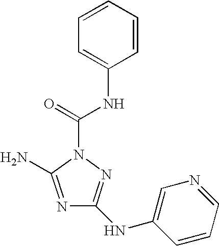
N1=C(N)N(C(=O)NC2=CC=CC=C2)N=C1NC1=CN=CC=C1
